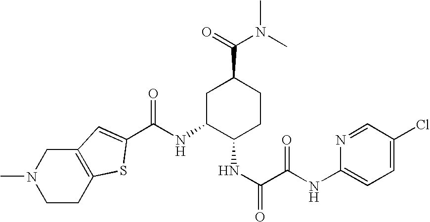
C(NC1C(NC(=O)C(NC2=CC=C(Cl)C=N2)=O)CCC(C(=O)N(C)C)C1)(=O)C1=CC2=C(CCN(C)C2)S1
